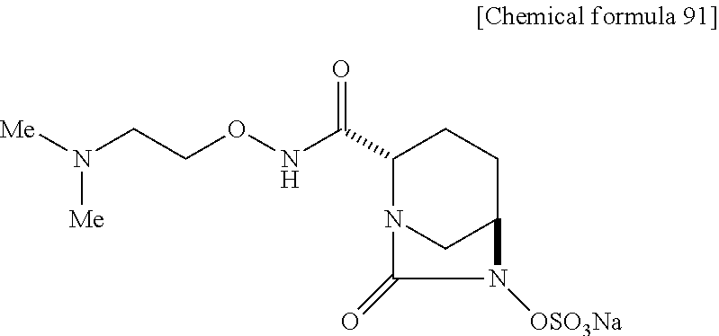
C1(C(=O)NOCCN([Me])[Me])N2CC(CC1)N([OSO3Na])C2=O
